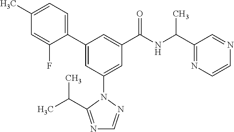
C1(C2=CC(N3N=CN=C3C(C)C)=CC(C(NC(C3=NC=CN=C3)C)=O)=C2)=CC=C(C)C=C1F
